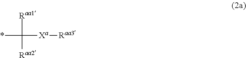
*C([Xa][Raa3])([Raa1])[Raa2]
